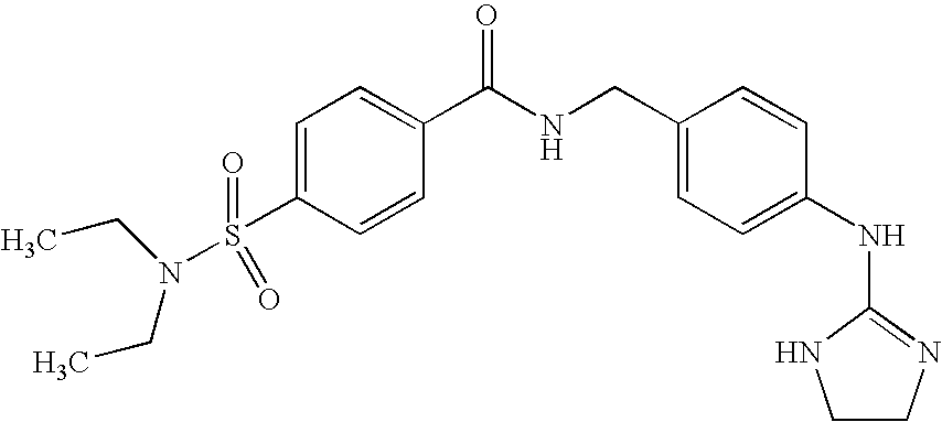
C1=C(S(=O)(N(CC)CC)=O)C=CC(C(NCC2=CC=C(NC3=NCCN3)C=C2)=O)=C1
